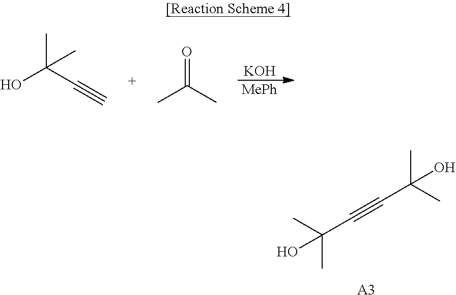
OC(C#CC(C)(C)O)(C)C.[A3].[MePh].[KOH].OC(C#C)(C)C.CC(C)=O
